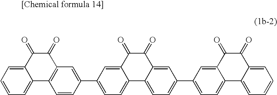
C12=C(C3=CC=CC=C3C(=O)C1=O)C=CC(C1=CC=C3C(=C1)C(=O)C(=O)C1=CC(C4=CC=C5C(=C4)C(=O)C(=O)C4=CC=CC=C54)=CC=C31)=C2
